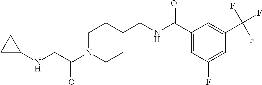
C1N(C(CNC2CC2)=O)CCC(CNC(C2=CC(F)=CC(C(F)(F)F)=C2)=O)C1
